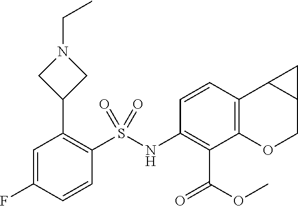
C1(C2=C(S(NC3=C(C(=O)OC)C4=C(C=C3)C3C(CO4)C3)(=O)=O)C=CC(F)=C2)CN(CC)C1
